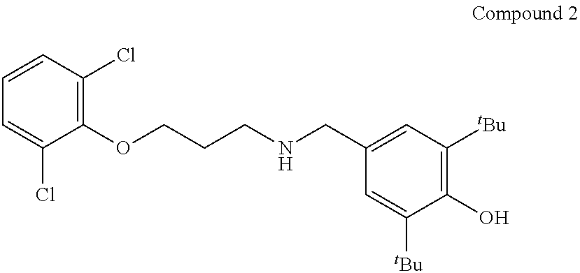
C1=CC(Cl)=C(OCCCNCC2=CC([tBu])=C(O)C([tBu])=C2)C(Cl)=C1
